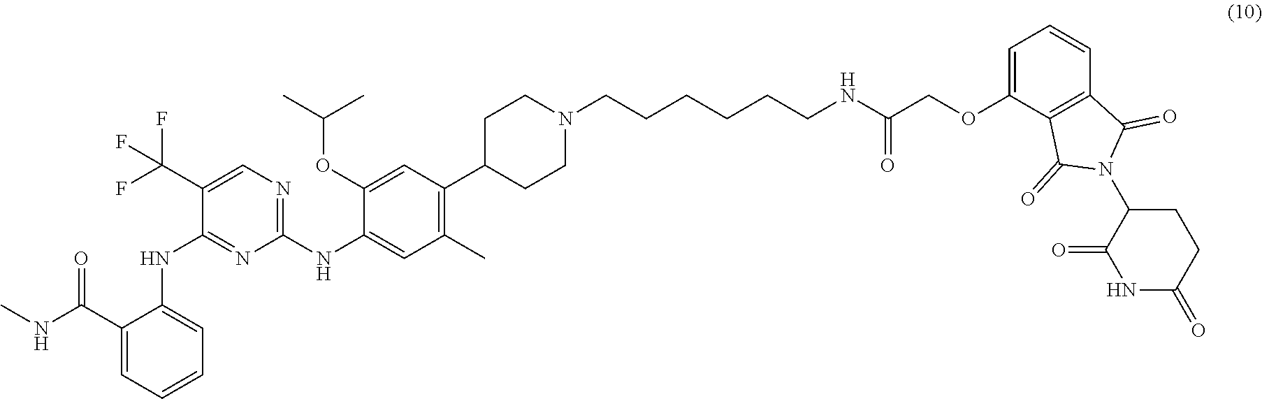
C1(C(NC)=O)=CC=CC=C1NC1=NC(NC2=CC(C)=C(C3CCN(CCCCCCNC(COC4=CC=CC5=C4C(=O)N(C4C(=O)NC(=O)CC4)C5=O)=O)CC3)C=C2OC(C)C)=NC=C1C(F)(F)F
